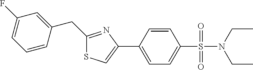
S1C=C(C2=CC=C(S(=O)(=O)N(CC)CC)C=C2)N=C1CC1=CC(F)=CC=C1
